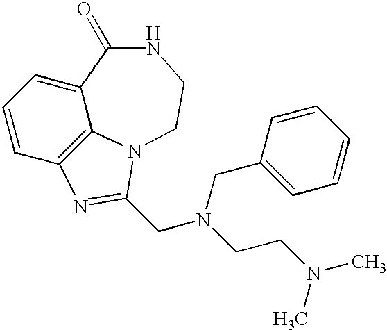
C1=CC2=C3C(=C1)C(=O)NCCN3C(CN(CCN(C)C)CC1=CC=CC=C1)=N2
